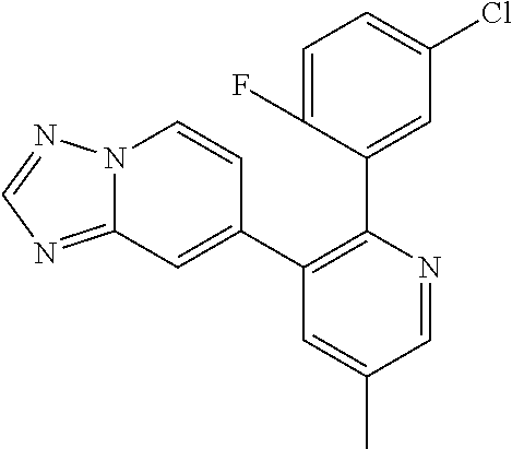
C1=C(F)C(C2=C(C3=CC4=NC=NN4C=C3)C=C(C)C=N2)=CC(Cl)=C1
